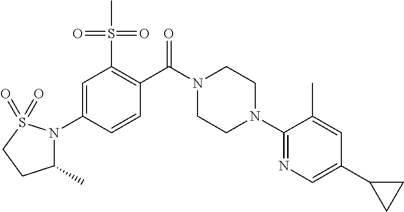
C1=C(N2C(C)CCS2(=O)=O)C=CC(C(N2CCN(C3=NC=C(C4CC4)C=C3C)CC2)=O)=C1S(C)(=O)=O
